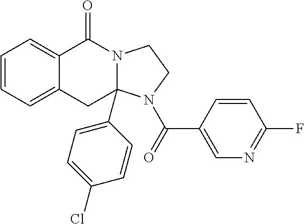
C1=CC=C2C(=C1)C(=O)N1C(C3=CC=C(Cl)C=C3)(C2)N(C(=O)C2=CN=C(F)C=C2)CC1
